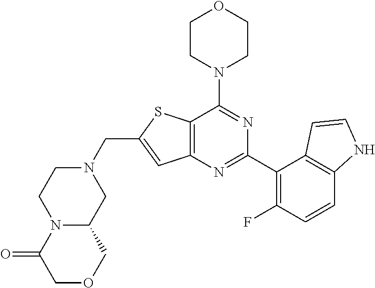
C12=C(N=C(C3=C(F)C=CC4=C3C=CN4)N=C1N1CCOCC1)C=C(CN1CCN3C(C1)COCC3=O)S2
